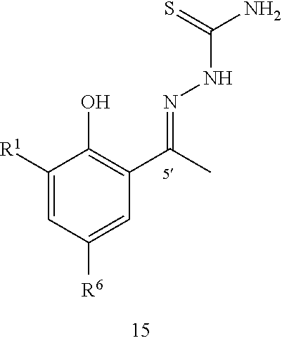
C1([R1])=CC([R6])=CC(C(C)=NNC(N)=S)=C1O
